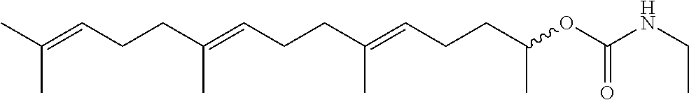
CC(=CCCC(=CCCC(=CCCC(OC(NCC)=O)C)C)C)C
